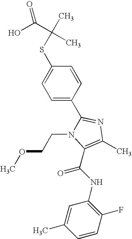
S(C1=CC=C(C2=NC(C)=C(C(NC3=C(F)C=CC(C)=C3)=O)N2CCOC)C=C1)C(C)(C(O)=O)C
